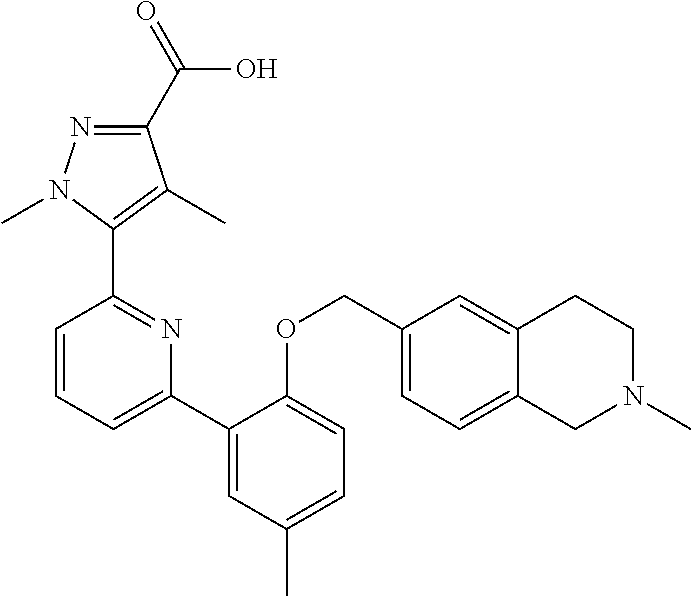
C1(C(=O)O)=NN(C)C(C2=NC(C3=CC(C)=CC=C3OCC3=CC=C4C(=C3)CCN(C)C4)=CC=C2)=C1C
